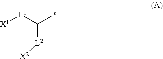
[X1][L1]C(*)[L2][X2]
